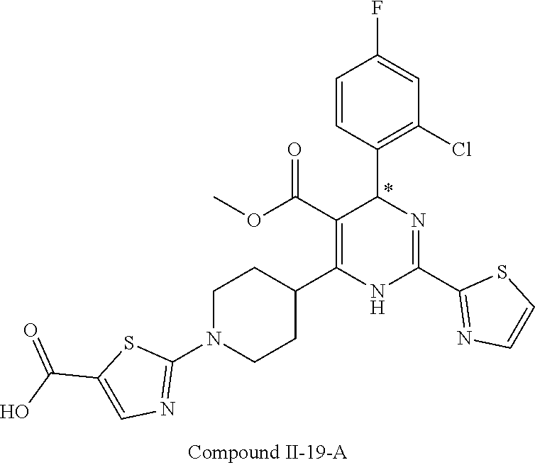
C1=C(F)C=CC(C2N=C(C3=NC=CS3)NC(C3CCN(C4=NC=C(C(=O)O)S4)CC3)=C2C(OC)=O)=C1Cl
